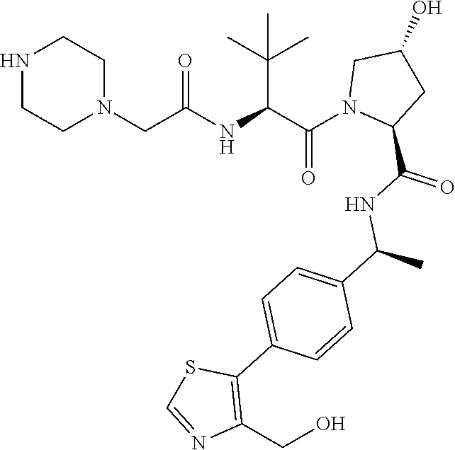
C(N1C(C(=O)NC(C)C2=CC=C(C3=C(CO)N=CS3)C=C2)CC(O)C1)(C(C(C)(C)C)NC(CN1CCNCC1)=O)=O
